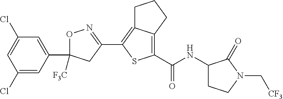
O1C(C2=CC(Cl)=CC(Cl)=C2)([F3C])CC(C2=C3C(=C(C(=O)NC4CCN(C[CF3])C4=O)S2)CCC3)=N1
